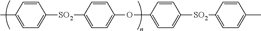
CC1=CC=C([SO2]C2=CC=C(OC3=CC=C([SO2]C4=CC=C(C)C=C4)C=C3)C=C2)C=C1
